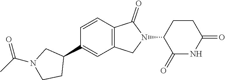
C1=CC2=C(C=C1C1CN(C(C)=O)CC1)CN(C1C(=O)NC(=O)CC1)C2=O
